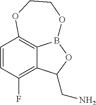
C1=CC(F)=C2C3=C1OCCOB3OC2CN
